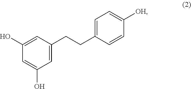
C1=C(CCC2=CC=C([OH])C=C2)C=C(O)C=C1O
